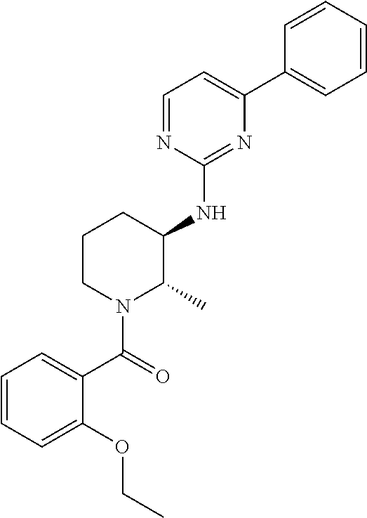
C1=CC=C(OCC)C(C(=O)N2C(C)C(NC3=NC(C4=CC=CC=C4)=CC=N3)CCC2)=C1
